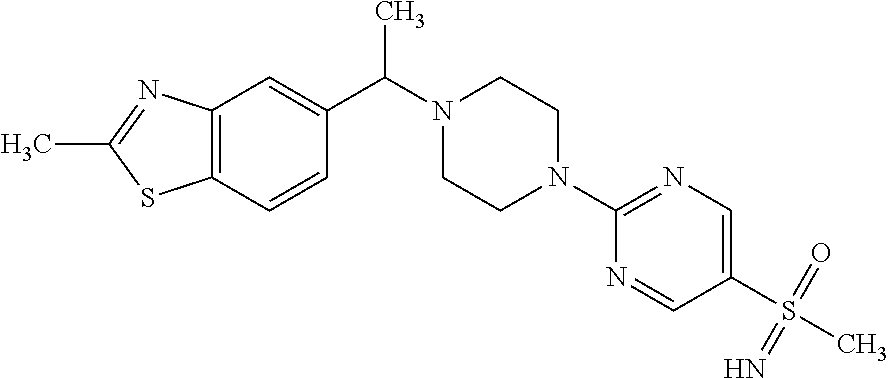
C12=C(C=CC(C(N3CCN(C4=NC=C(S(C)(=O)=N)C=N4)CC3)C)=C1)SC(C)=N2
